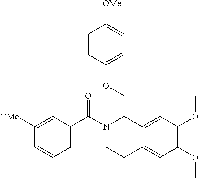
C1([OMe])=CC(C(N2CCC3=CC(OC)=C(OC)C=C3C2COC2=CC=C([OMe])C=C2)=O)=CC=C1
